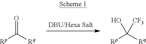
[Rp]C([Rq])=O.[Rp]C([Rq])([CF3])O
